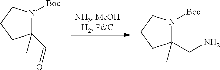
C1(C)(C=O)N([Boc])CCC1.C1(C)(CN)N([Boc])CCC1
